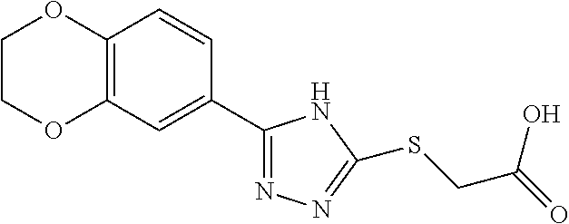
C12=C(C=C(C3=NN=C(SCC(O)=O)N3)C=C1)OCCO2
